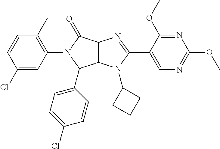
C12=C(N(C3CCC3)C(C3=CN=C(OC)N=C3OC)=N1)C(C1=CC=C(Cl)C=C1)N(C1=C(C)C=CC(Cl)=C1)C2=O
